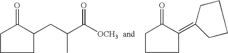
C1(=O)CCCC1CC(C([OCH3])=O)C.C1(=O)CCCC1=C1CCCC1
